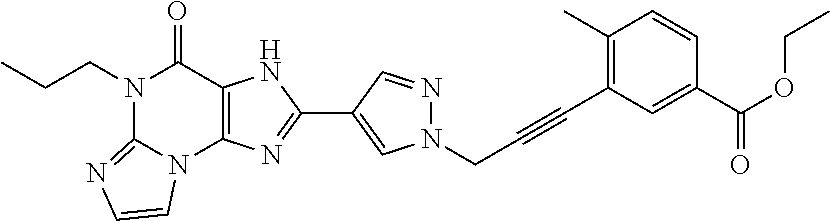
N1(CCC)C2=NC=CN2C2=C(C1=O)NC(C1=CN(CC#CC3=C(C)C=CC(C(OCC)=O)=C3)N=C1)=N2
